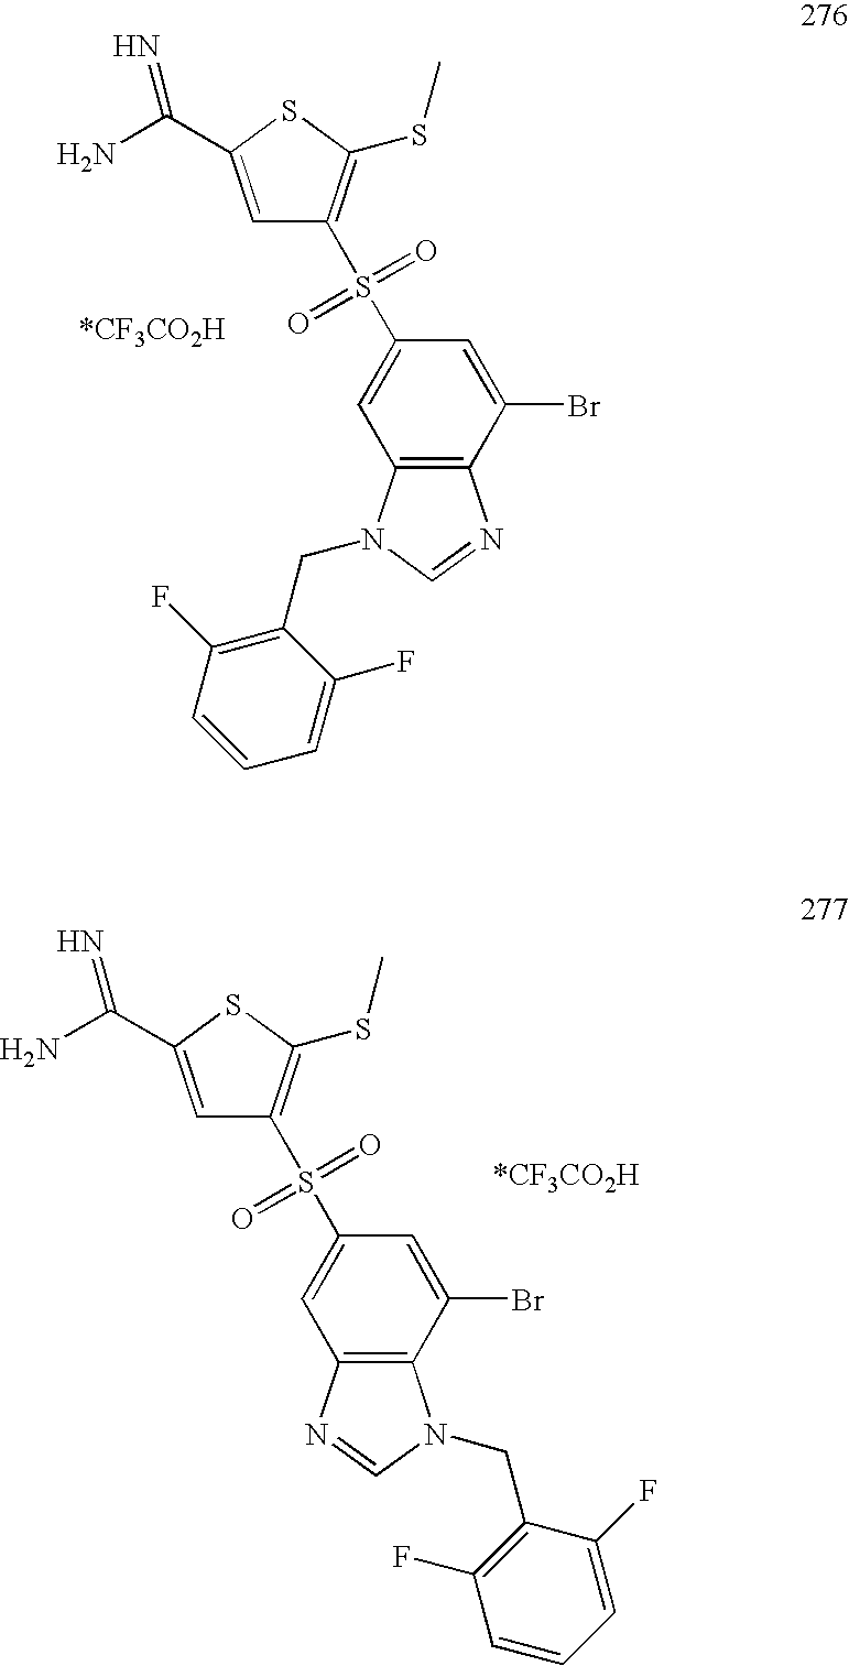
C1=C(C(N)=N)SC(SC)=C1S(C1=CC2=C(C(Br)=C1)N=CN2CC1=C(F)C=CC=C1F)(=O)=O.C1=C(C(N)=N)SC(SC)=C1S(C1=CC2=C(C(Br)=C1)N(CC1=C(F)C=CC=C1F)C=N2)(=O)=O
